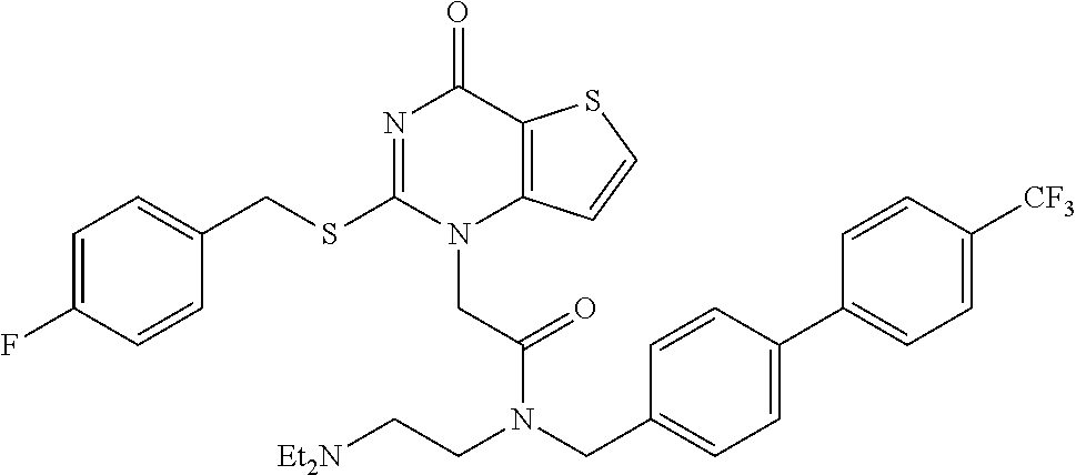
C1=C(F)C=CC(CSC2=NC(=O)C3=C(N2CC(=O)N(CC2=CC=C(C4=CC=C([CF3])C=C4)C=C2)CC[Et2N])C=CS3)=C1
